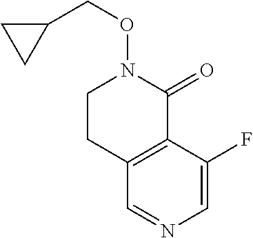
C12=C(C(F)=CN=C1)C(=O)N(OCC1CC1)CC2
